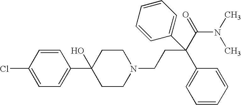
C1=CC(Cl)=CC=C1C1(O)CCN(CCC(C(N(C)C)=O)(C2=CC=CC=C2)C2=CC=CC=C2)CC1
